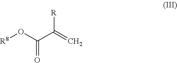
[R8]OC(C(=C)[R])=O
